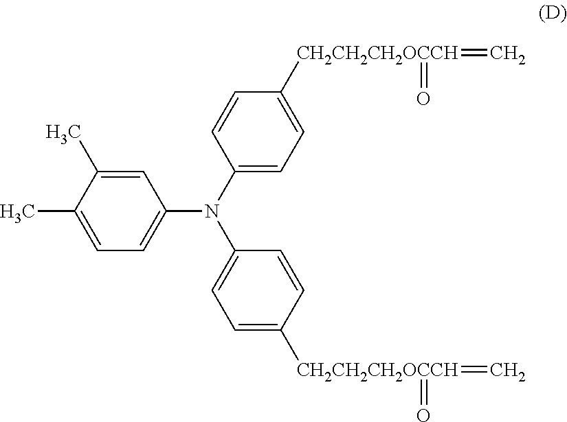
CC1=CC=C(N(C2=CC=C([CH2CH2CH2OCCH](=C)=O)C=C2)C2=CC=C([CH2CH2CH2OCCH](=C)=O)C=C2)C=C1C
